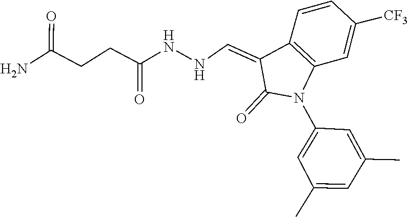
C1=C(C)C=C(C)C=C1N1C2=C(C=CC([CF3])=C2)C(=CNNC(=O)CCC(N)=O)C1=O
